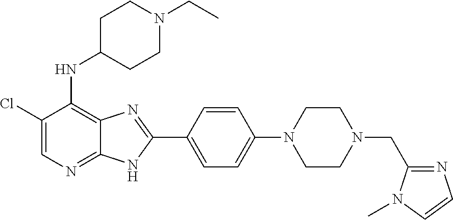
C1(Cl)=CN=C2C(=C1NC1CCN(CC)CC1)N=C(C1=CC=C(N3CCN(CC4=NC=CN4C)CC3)C=C1)N2
